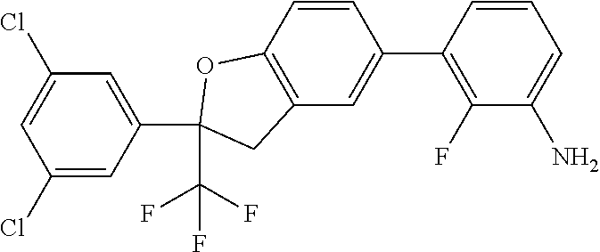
C1=CC2=C(C=C1C1=C(F)C(N)=CC=C1)CC(C(F)(F)F)(C1=CC(Cl)=CC(Cl)=C1)O2
